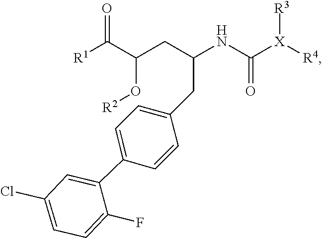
[R2]OC(CC(CC1=CC=C(C2=CC(Cl)=CC=C2F)C=C1)NC([X]([R3])[R4])=O)C([R1])=O
